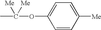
C1=CC([Me])=CC=C1OC(C)([Me])[Me]
